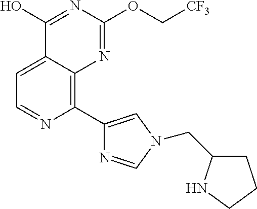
C1=C2C(=C(C3=CN(CC4CCCN4)C=N3)N=C1)N=C(OC[CF3])N=C2O
